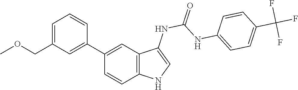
O=C(NC1=CNC2=C1C=C(C1=CC(COC)=CC=C1)C=C2)NC1=CC=C(C(F)(F)F)C=C1
